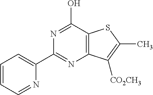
N1=C(C2=CC=CC=N2)N=C(O)C2=C1C([CO2CH3])=C(C)S2
